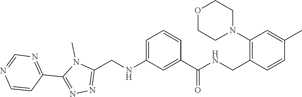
CN1C(C2=NC=NC=C2)=NN=C1CNC1=CC=CC(C(=O)NCC2=C(N3CCOCC3)C=C(C)C=C2)=C1
